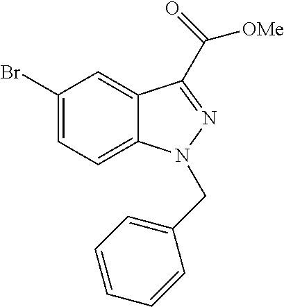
C1(Br)=CC=C2C(=C1)C(C([OMe])=O)=NN2CC1=CC=CC=C1
